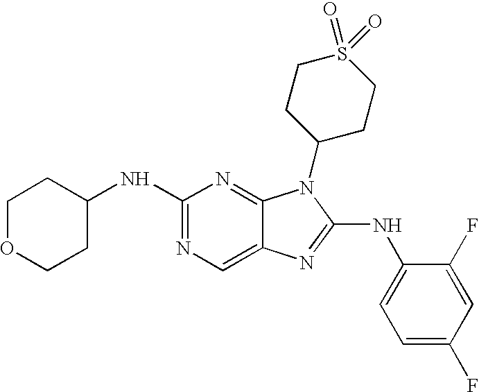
N1=C(NC2CCOCC2)N=C2C(=C1)N=C(NC1=CC=C(F)C=C1F)N2C1CCS(=O)(=O)CC1
